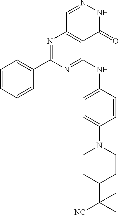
N1=C(C2=CC=CC=C2)N=C(NC2=CC=C(N3CCC(C(C)([NC])C)CC3)C=C2)C2=C1C=NNC2=O
